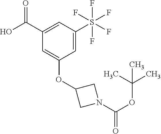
OC(C1=CC(S(F)(F)(F)(F)F)=CC(OC2CN(C(OC(C)(C)C)=O)C2)=C1)=O
